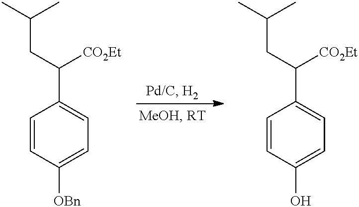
C1=CC([OBn])=CC=C1C([CO2Et])CC(C)C.C1=CC(O)=CC=C1C([CO2Et])CC(C)C
